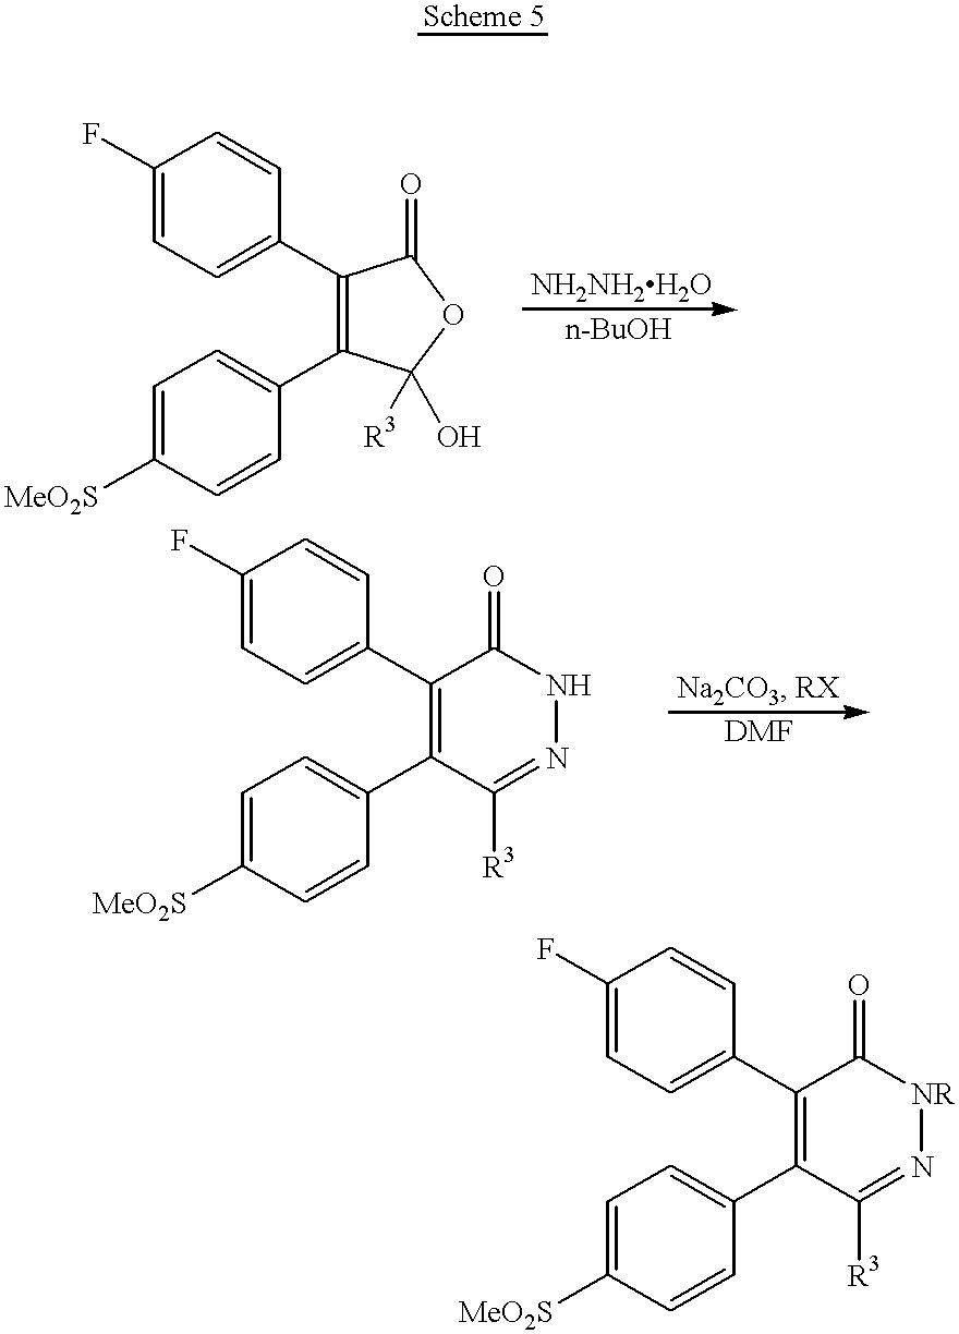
FC1=CC=C(C2=C(C3=CC=C([MeO2S])C=C3)C([R3])(O)OC2=O)C=C1.FC1=CC=C(C2=C(C3=CC=C([MeO2S])C=C3)C([R3])=NNC2=O)C=C1.FC1=CC=C(C2=C(C3=CC=C([MeO2S])C=C3)C([R3])=N[NR]C2=O)C=C1
